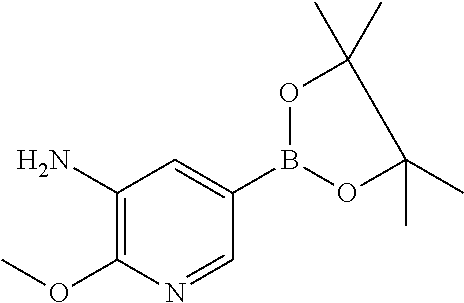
C1(N)=C(OC)N=CC(B2OC(C)(C)C(C)(C)O2)=C1
